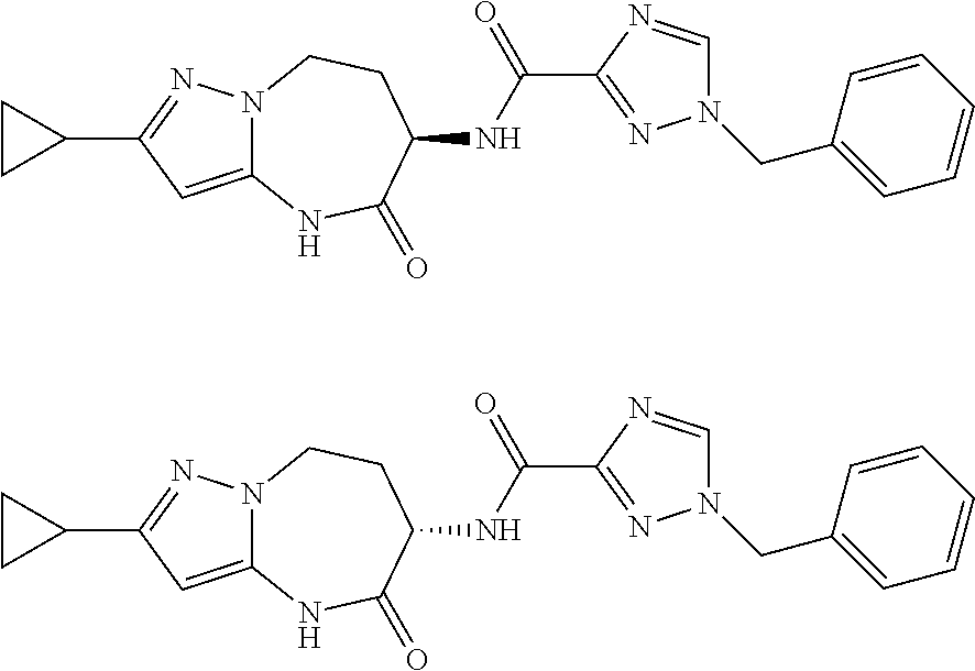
C12=CC(C3CC3)=NN1CCC(NC(=O)C1=NN(CC3=CC=CC=C3)C=N1)C(=O)N2.C12=CC(C3CC3)=NN1CCC(NC(=O)C1=NN(CC3=CC=CC=C3)C=N1)C(=O)N2
